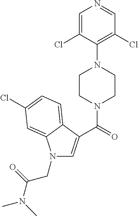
C1=C(Cl)C(N2CCN(C(=O)C3=CN(CC(N(C)C)=O)C4=CC(Cl)=CC=C34)CC2)=C(Cl)C=N1
